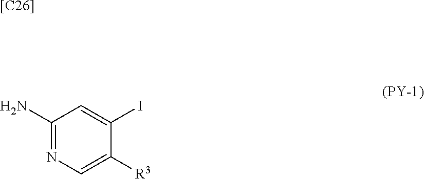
C1(N)=NC=C([R3])C(I)=C1.[[C26]]
